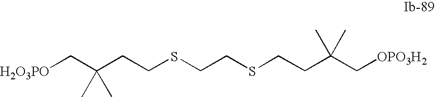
[H2O3PO]CC(CCSCCSCCC(C[OPO3H2])(C)C)(C)C
